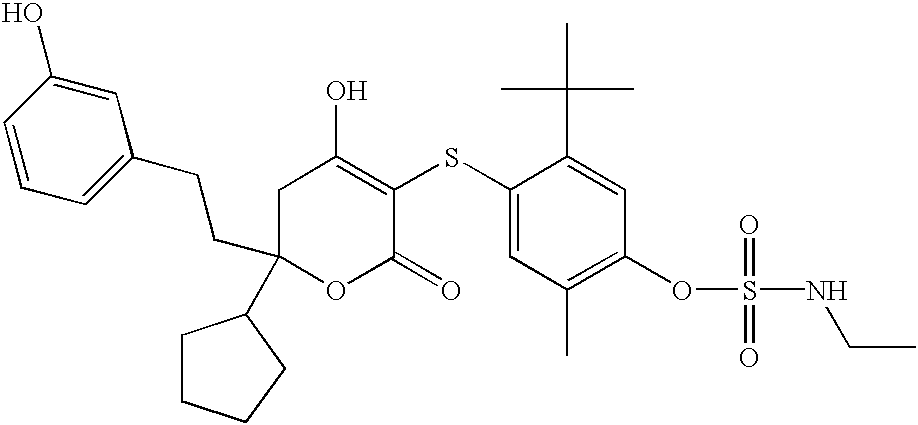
C1(CCC2=CC=CC(O)=C2)(C2CCCC2)OC(=O)C(SC2=CC(C)=C(OS(=O)(=O)NCC)C=C2C(C)(C)C)=C(O)C1
